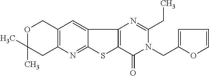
O1C(C)(C)CC2=C(C1)C=C1C(=N2)SC2=C1N=C(CC)N(CC1=CC=CO1)C2=O
